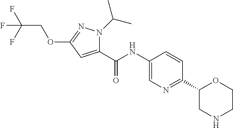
O=C(NC1=CN=C(C2CNCCO2)C=C1)C1=CC(OCC(F)(F)F)=NN1C(C)C
